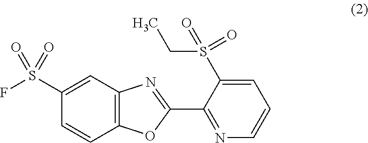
C1(S(F)(=O)=O)=CC2=C(C=C1)OC(C1=NC=CC=C1S(CC)(=O)=O)=N2
